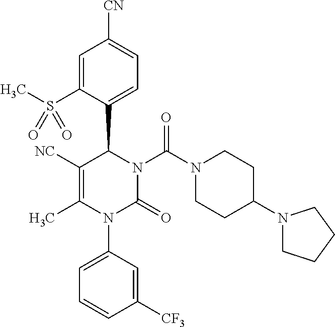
C1=C(S(C)(=O)=O)C(C2N(C(N3CCC(N4CCCC4)CC3)=O)C(=O)N(C3=CC=CC([CF3])=C3)C(C)=C2[NC])=CC=C1[CN]
